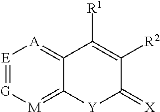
[E]1=[G][M]=C2C(=[A]1)C([R1])=C([R2])C(=[X])[Y]2
